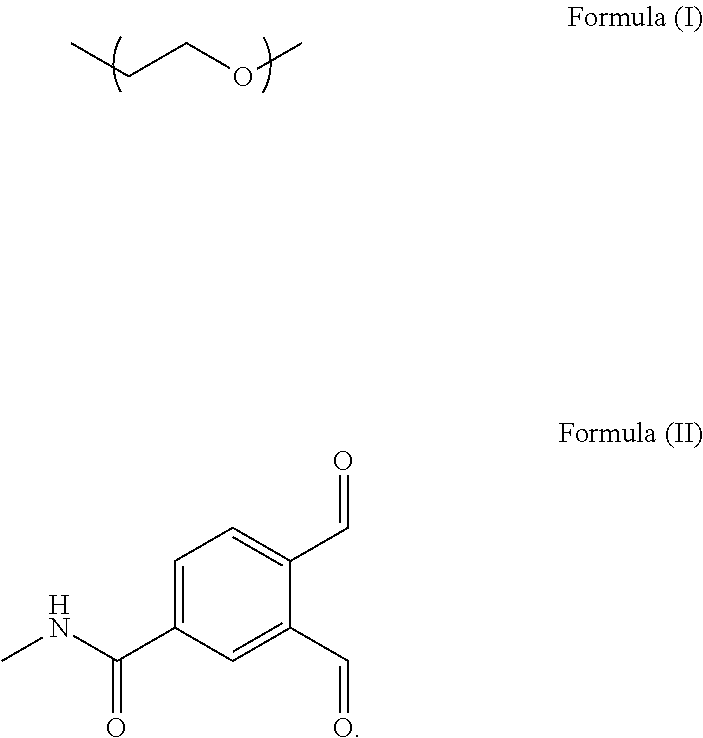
C(COC)C.C1=C(C(NC)=O)C=C(C=O)C(C=O)=C1
